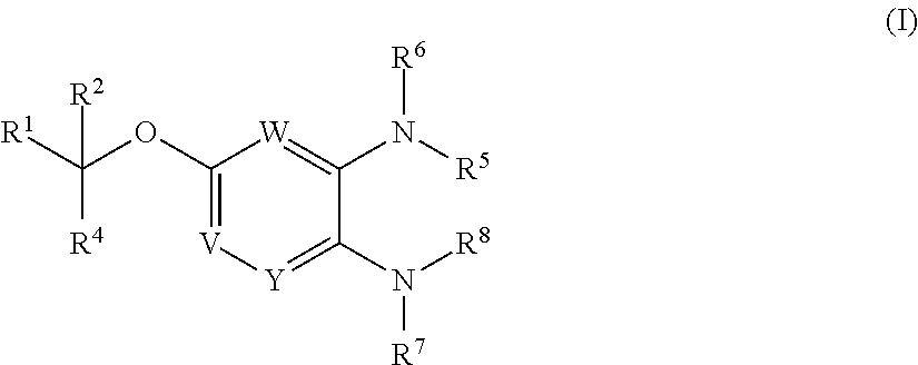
C1(OC([R1])([R2])[R4])=[V][Y]=C(N([R8])[R7])C(N([R5])[R6])=[W]1
